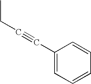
C(#CC1=CC=CC=C1)CC
